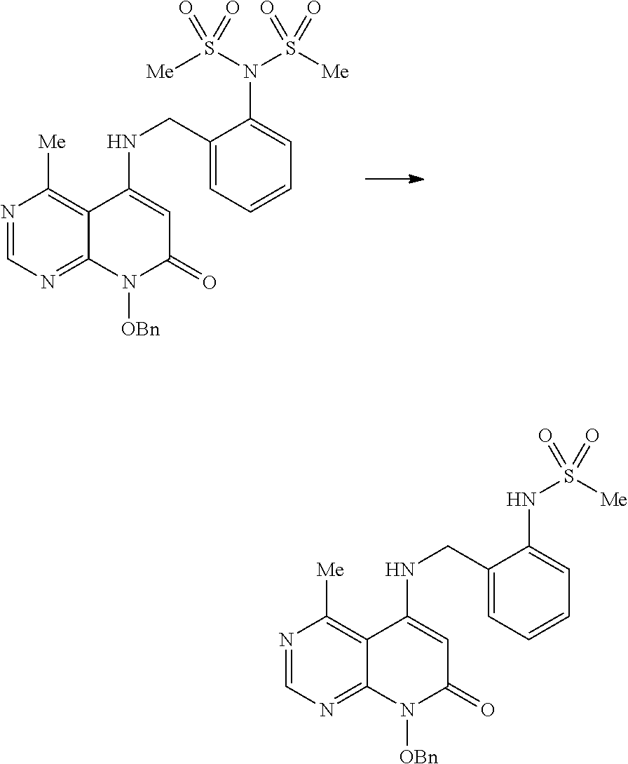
N1=CN=C2C(=C1[Me])C(NCC1=CC=CC=C1N(S([Me])(=O)=O)S([Me])(=O)=O)=CC(=O)N2[OBn].N1=CN=C2C(=C1[Me])C(NCC1=CC=CC=C1NS([Me])(=O)=O)=CC(=O)N2[OBn]
